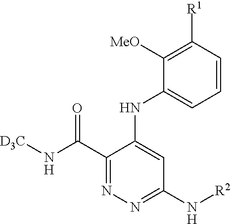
C1=CC([R1])=C([MeO])C(NC2=CC(N[R2])=NN=C2C(N[D3C])=O)=C1
